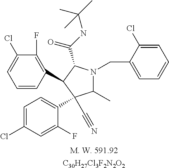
C1(C)N(CC2=CC=CC=C2Cl)C(C(NC(C)(C)C)=O)C(C2=C(F)C(Cl)=CC=C2)C1(C1=CC=C(Cl)C=C1F)C#N.[C30H27Cl3F2N2O2]
